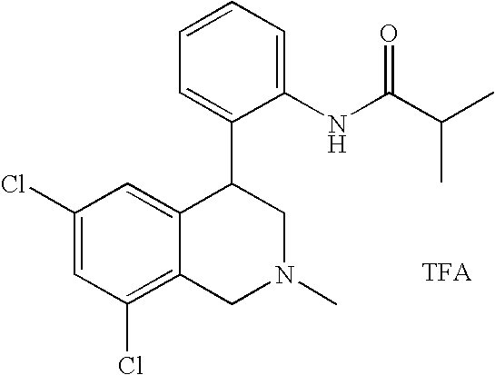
C1(Cl)=C2C(=CC(Cl)=C1)C(C1=CC=CC=C1NC(C(C)C)=O)CN(C)C2
